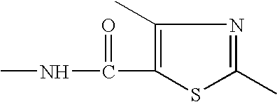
C1(C)=C(C(NC)=O)SC(C)=N1
